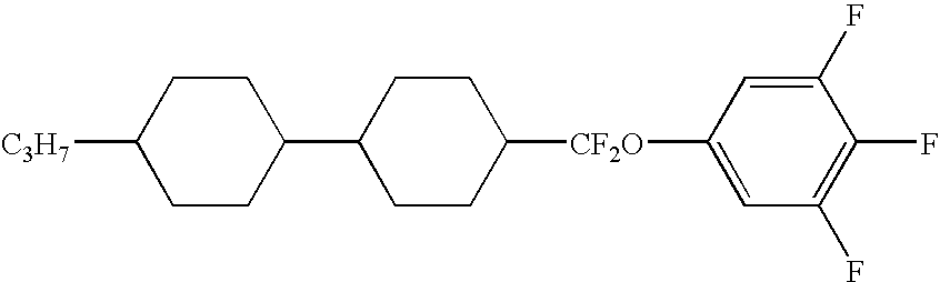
C1CC(C2CCC([CF2O]C3=CC(F)=C(F)C(F)=C3)CC2)CCC1[C3H7]
